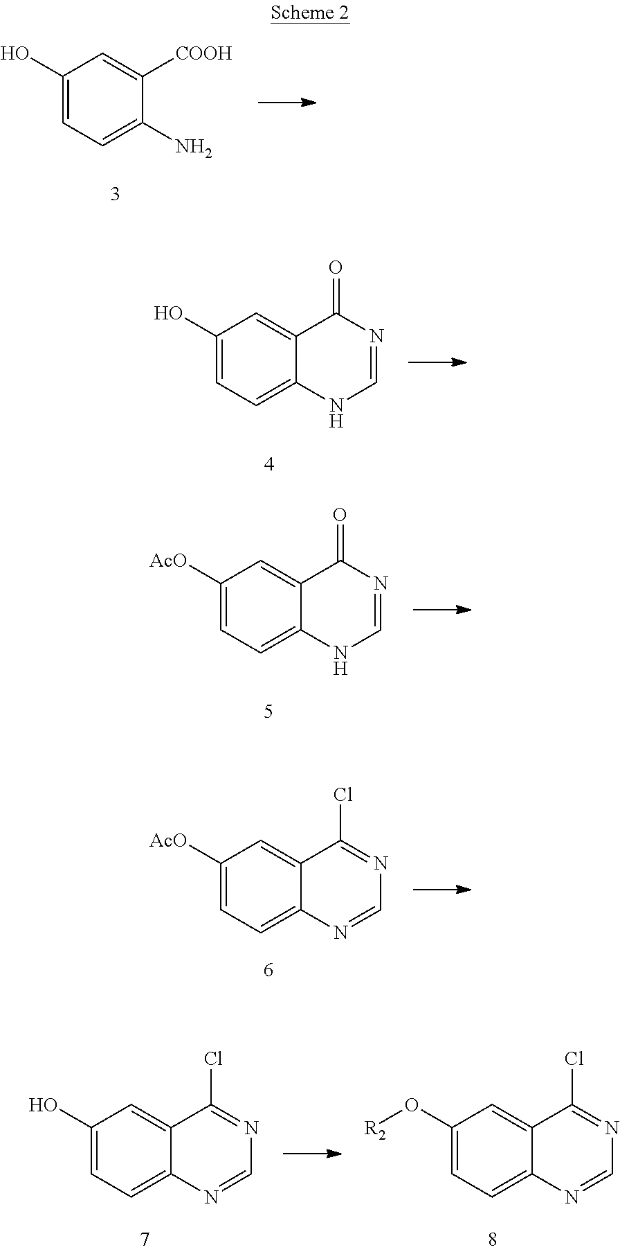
C1(O)=CC=C(N)C([COOH])=C1.C1(O)=CC=C2C(=C1)C(=O)N=CN2.C1([AcO])=CC=C2C(=C1)C(=O)N=CN2.C1([AcO])=CC=C2C(=C1)C(Cl)=NC=N2.C1(O)=CC=C2C(=C1)C(Cl)=NC=N2.C1(O[R2])=CC=C2C(=C1)C(Cl)=NC=N2
